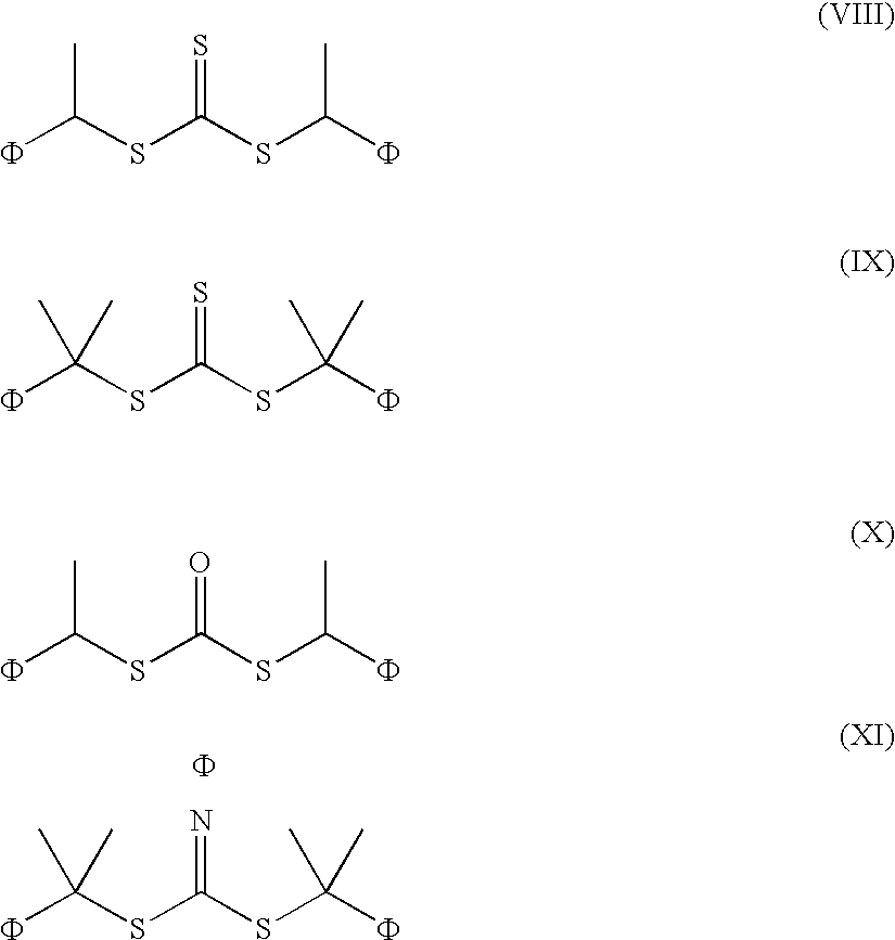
CC(SC(SC(F)(C)C)=N)(F)C.F.CC(SC(SC(F)C)=S)F.CC(SC(SC(F)(C)C)=S)(F)C.CC(SC(SC(F)C)=O)F
